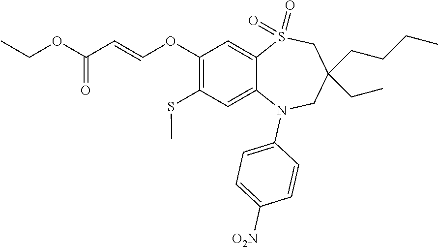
O(C(=O)C=COC1=C(SC)C=C2C(=C1)S(=O)(=O)CC(CC)(CCCC)CN2C1=CC=C([O2N])C=C1)CC
